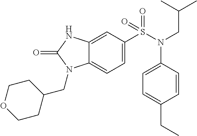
C1=C(S(N(CC(C)C)C2=CC=C(CC)C=C2)(=O)=O)C=C2C(=C1)N(CC1CCOCC1)C(=O)N2
